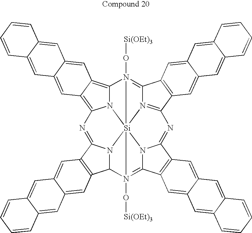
N12C3=C4C(=C1N=C1N5C(C6=C1C=C1C(=C6)C=C6C(=C1)C=CC=C6)N1(O[Si(OEt)3])=C6N7C(=NC8=N9C(=N3(O[Si(OEt)3])[Si]25971)C1=C8C=C2C(=C1)C=C1C(=C2)C=CC=C1)C1=C6C=C2C(=C1)C=C1C(=C2)C=CC=C1)C=C1C(=C4)C=C2C(=C1)C=CC=C2
